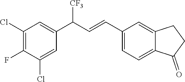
C1(C=CC(C2=CC(Cl)=C(F)C(Cl)=C2)[CF3])=CC=C2C(=C1)CCC2=O
